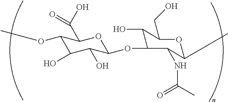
C1(OC)C(O)C(O)C(OC2C(O)C(CO)OC(C)C2NC(=O)C)OC1C(=O)O
